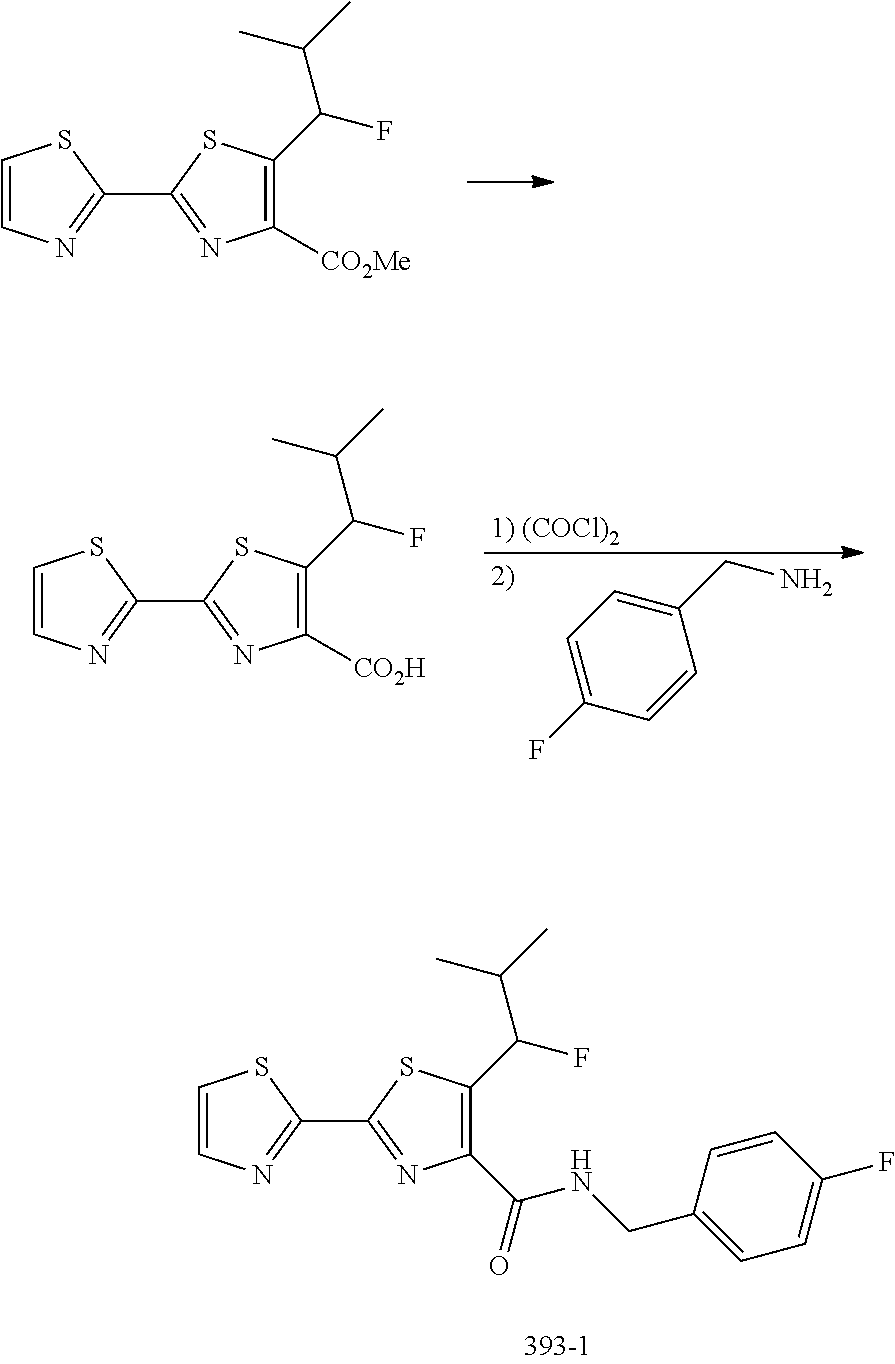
C1=CN=C(C2=NC([CO2Me])=C(C(C(C)C)F)S2)S1.C1=CN=C(C2=NC(C(NCC3=CC=C(F)C=C3)=O)=C(C(C(C)C)F)S2)S1.C1=CN=C(C2=NC([CO2H])=C(C(C(C)C)F)S2)S1.C1=C(F)C=CC(CN)=C1
